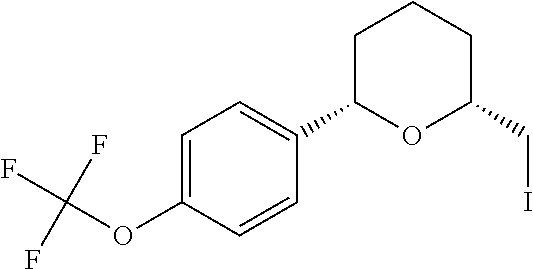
C1=C(OC(F)(F)F)C=CC(C2CCCC(CI)O2)=C1
